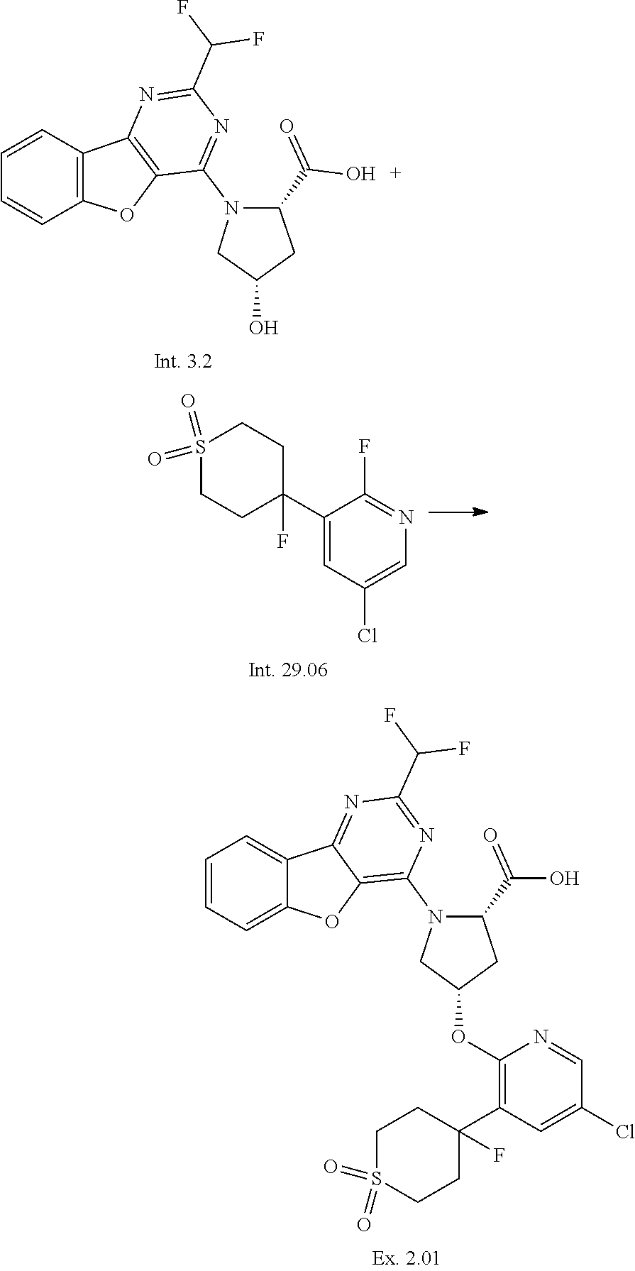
C12=C(N=C(C(F)F)N=C1N1CC(O)CC1C(=O)O)C1=C(O2)C=CC=C1.C1(C2(F)CCS(=O)(=O)CC2)=CC(Cl)=CN=C1F.C1(OC2CC(C(=O)O)N(C3=C4C(=NC(C(F)F)=N3)C3=CC=CC=C3O4)C2)=C(C2(F)CCS(=O)(=O)CC2)C=C(Cl)C=N1
